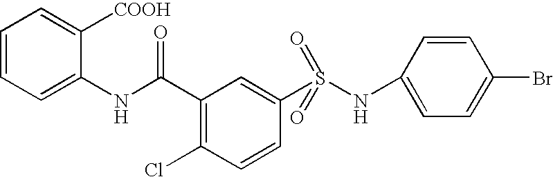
C1=CC=C(NC(C2=C(Cl)C=CC(S(NC3=CC=C(Br)C=C3)(=O)=O)=C2)=O)C([COOH])=C1
